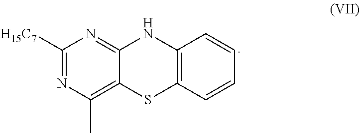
C12=C(C=CC=C1)NC1=NC([H15C7])=NC(C)=C1S2
